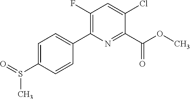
O(C)C(C1=NC(C2=CC=C(S(=O)C)C=C2)=C(F)C=C1Cl)=O
